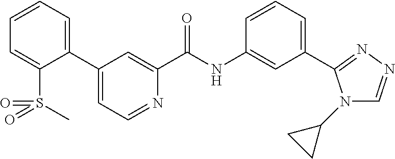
C1(C2=CC=CC=C2S(=O)(C)=O)=CC=NC(C(NC2=CC(C3=NN=CN3C3CC3)=CC=C2)=O)=C1
